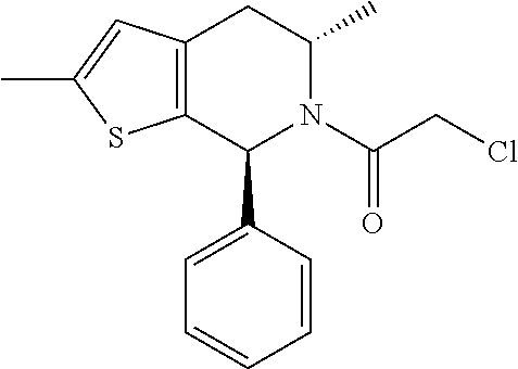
C12=C(CC(C)N(C(CCl)=O)C1C1=CC=CC=C1)C=C(C)S2
